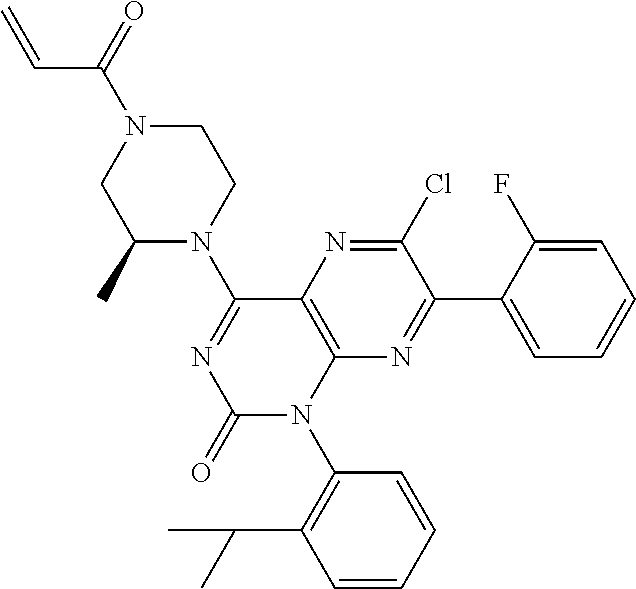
C1(C)N(C2=NC(=O)N(C3=C(C(C)C)C=CC=C3)C3=C2N=C(Cl)C(C2=CC=CC=C2F)=N3)CCN(C(=O)C=C)C1
